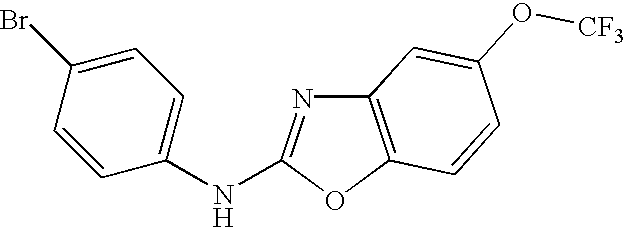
C12=C(OC(NC3=CC=C(Br)C=C3)=N1)C=CC(O[CF3])=C2
